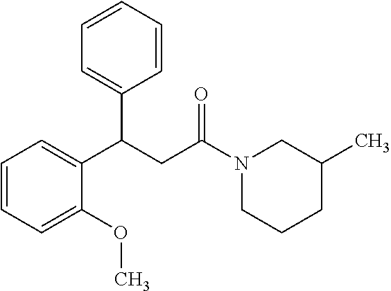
C1=CC=C(OC)C(C(CC(N2CC(C)CCC2)=O)C2=CC=CC=C2)=C1
